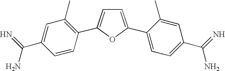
C1=C(C2=CC=C(C(=N)N)C=C2C)OC(C2=C(C)C=C(C(N)=N)C=C2)=C1
